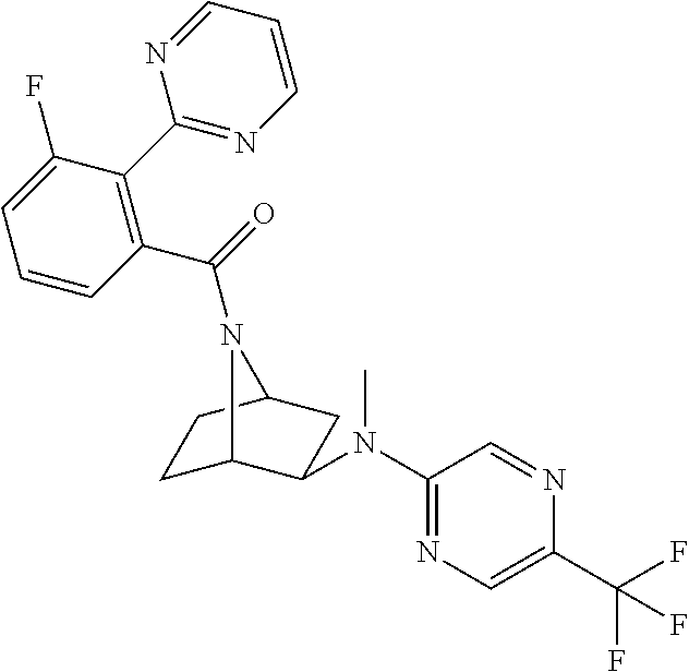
C1(N(C2C3CCC(C2)N3C(=O)C2=C(C3=NC=CC=N3)C(F)=CC=C2)C)=NC=C(C(F)(F)F)N=C1
